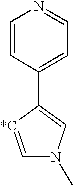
C1=CC(C2=CN(C)C=[*C]2)=CC=N1
